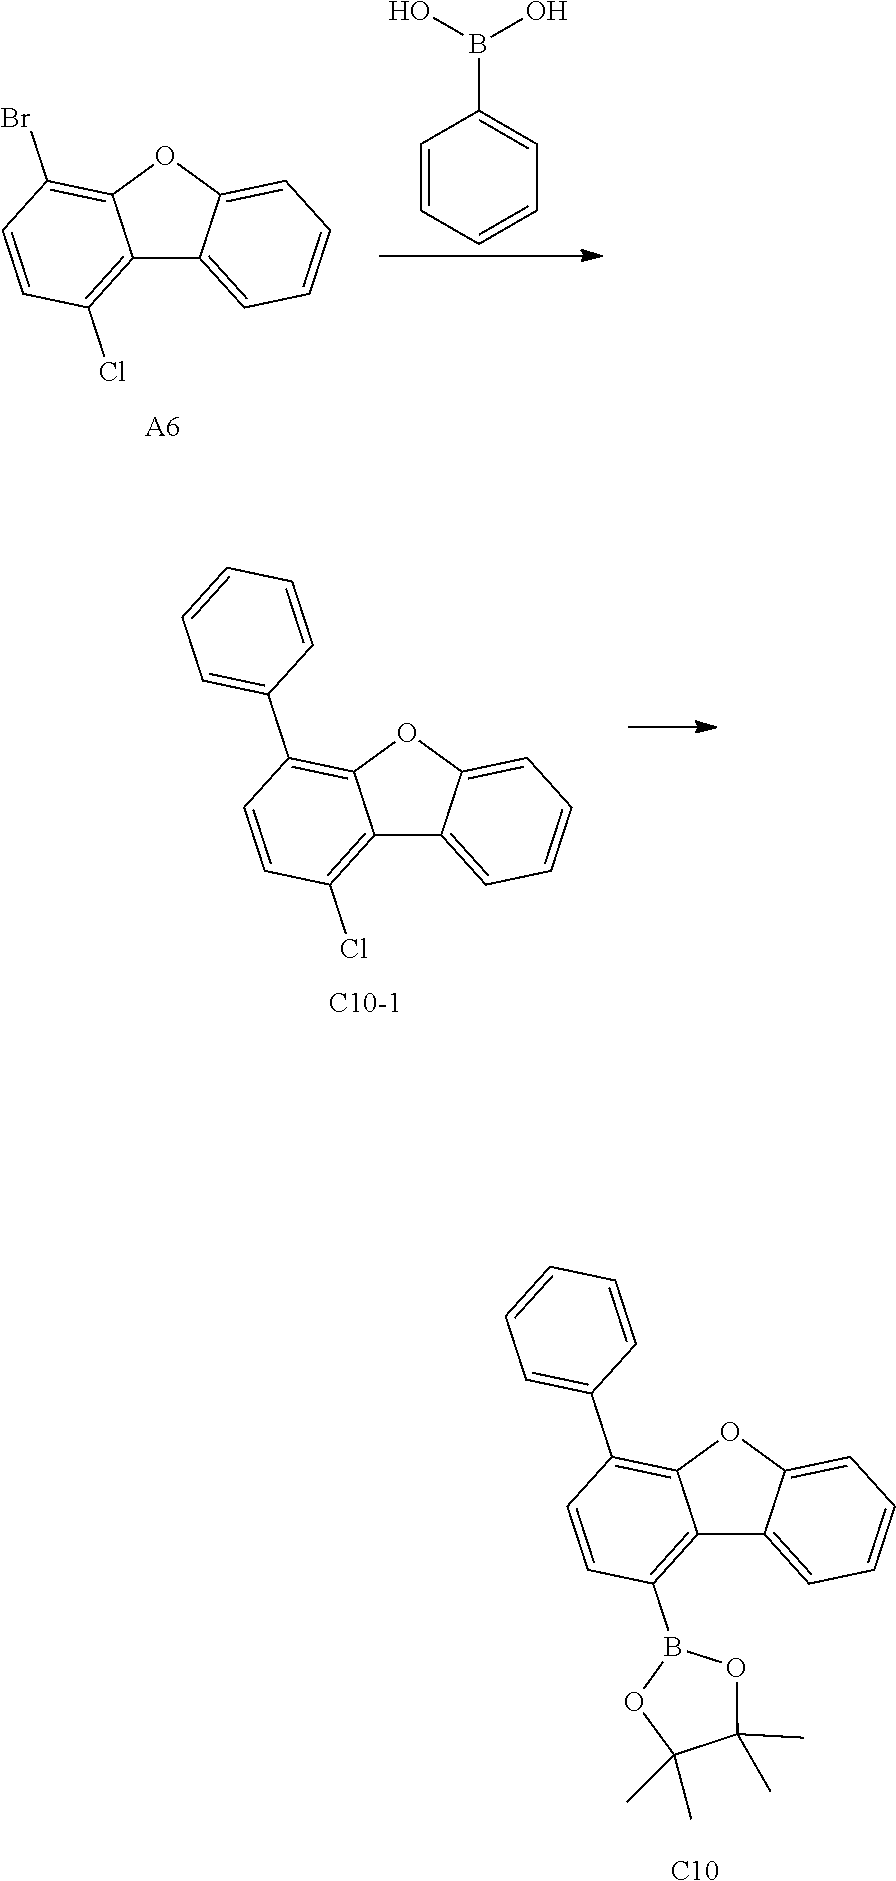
[C10-1].C12=C(Cl)C=CC(C3=CC=CC=C3)=C1OC1=CC=CC=C21.C12=C(Cl)C=CC(Br)=C1OC1=CC=CC=C21.[A6].C1=CC=CC=C1B(O)O.O1C(C)(C)C(C)(C)OB1C1=C2C3=CC=CC=C3OC2=C(C2=CC=CC=C2)C=C1.[C10]
